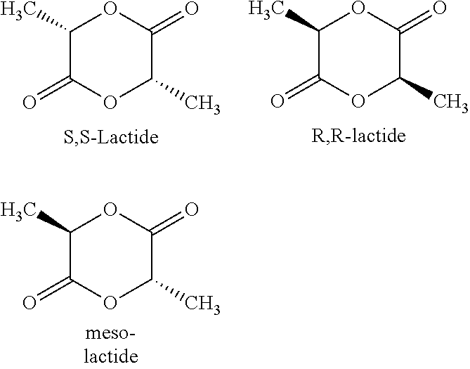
C1(C)C(=O)OC(C)C(=O)O1.C1(C)C(=O)OC(C)C(=O)O1.C1(C)C(=O)OC(C)C(=O)O1
